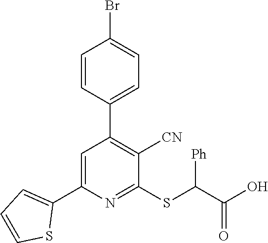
C1(C2=CC=CS2)=CC(C2=CC=C(Br)C=C2)=C([CN])C(SC([Ph])C(O)=O)=N1
